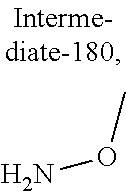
CON
